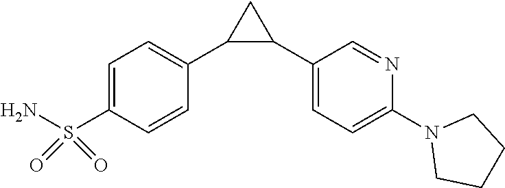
C1=C(S(N)(=O)=O)C=CC(C2C(C3=CC=C(N4CCCC4)N=C3)C2)=C1
